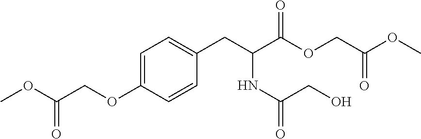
C1=C(OCC(OC)=O)C=CC(CC(NC(CO)=O)C(OCC(OC)=O)=O)=C1
